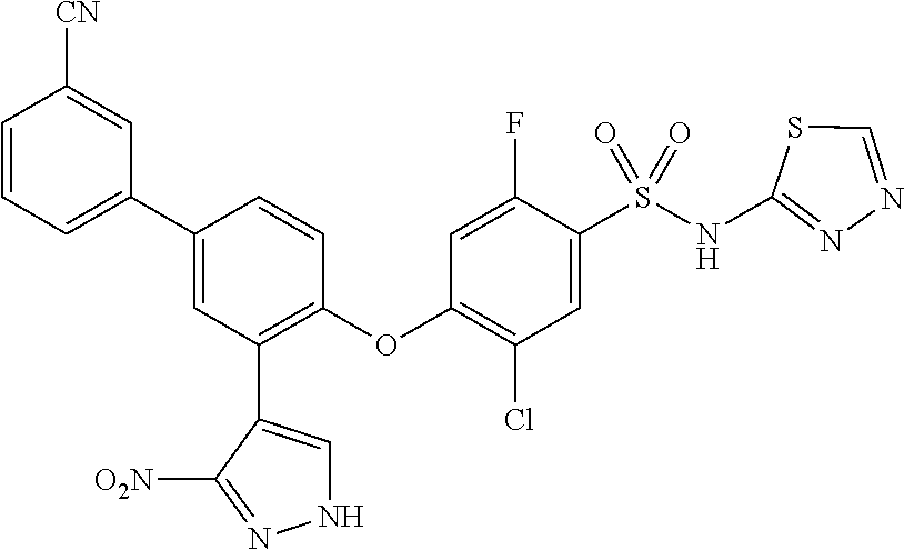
C1=CC=C(C2=CC(C3=CNN=C3[O2N])=C(OC3=C(Cl)C=C(S(NC4=NN=CS4)(=O)=O)C(F)=C3)C=C2)C=C1[CN]
